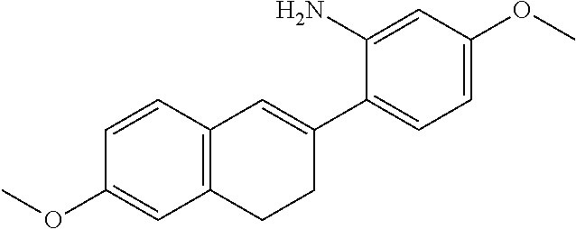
C1=CC2=C(C=C1OC)CCC(C1=CC=C(OC)C=C1N)=C2
